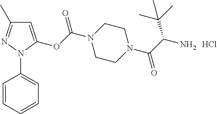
C1=C(OC(N2CCN(C(C(N)C(C)(C)C)=O)CC2)=O)N(C2=CC=CC=C2)N=C1C.Cl
